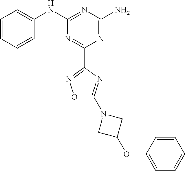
C1=CC=CC(NC2=NC(N)=NC(C3=NOC(N4CC(OC5=CC=CC=C5)C4)=N3)=N2)=C1
